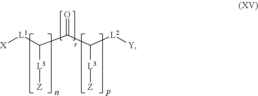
[X][L1]C(C(C([L3][Z])[L2][Y])=O)[L3][Z]
